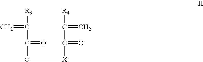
[R3]C(C(=O)O[X]C(=O)C([R4])=C)=C
